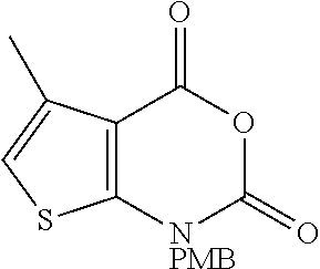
C12=C([NPMB]C(=O)OC1=O)SC=C2C
